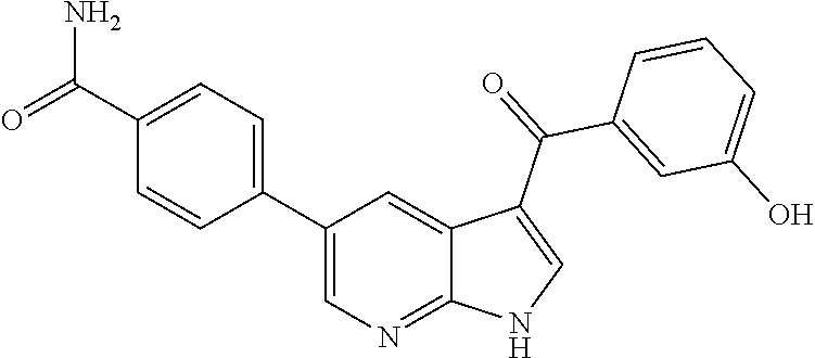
C1(C2=CC=C(C(=O)N)C=C2)=CN=C2C(=C1)C(C(=O)C1=CC(O)=CC=C1)=CN2
